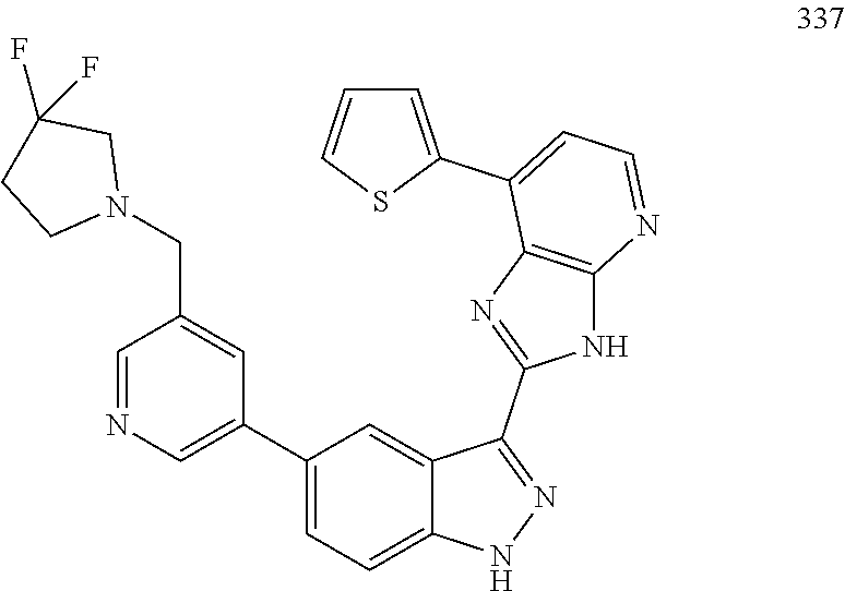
C1=NC=C(C2=CC=C3C(=C2)C(C2=NC4=C(N2)N=CC=C4C2=CC=CS2)=NN3)C=C1CN1CC(F)(F)CC1
